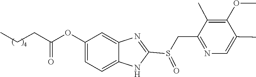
O=S(CC1=NC=C(C)C(OC)=C1C)C1=NC2=CC(OC(CCC)=O)=CC=C2N1
